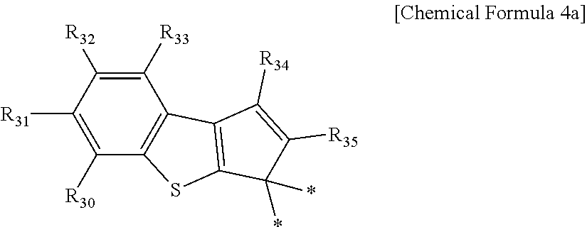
C1([R33])=C([R32])C([R31])=C([R30])C2=C1C1=C(S2)C(*)(*)C([R35])=C1[R34]
